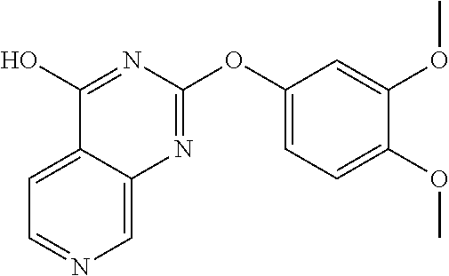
C1=C2C(=CN=C1)N=C(OC1=CC=C(OC)C(OC)=C1)N=C2O
